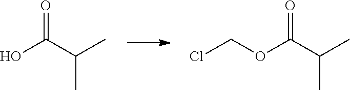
O=C(C(C)C)O.O=C(C(C)C)OCCl
